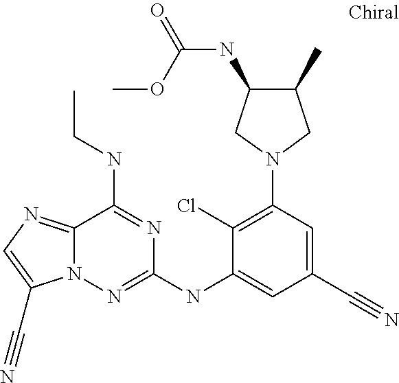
N1(C2=C(Cl)C(NC3=NN4C(=NC=C4C#N)C(NCC)=N3)=CC(C#N)=C2)CC(C)C(NC(=O)OC)C1
